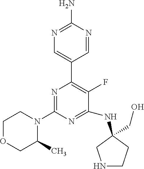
N1=C(N)N=CC(C2=C(F)C(NC3(CO)CCNC3)=NC(N3CCOCC3C)=N2)=C1
